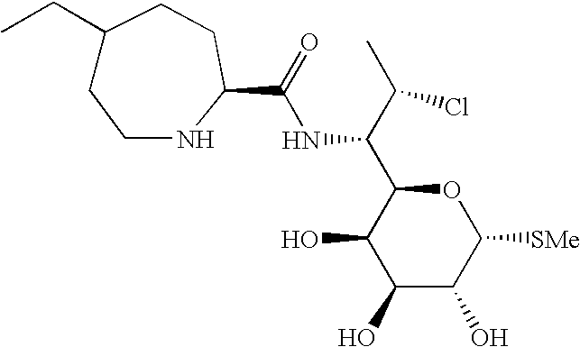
C1(O)C(O)C([SMe])OC(C(C(C)Cl)NC(=O)C2NCCC(CC)CC2)C1O
